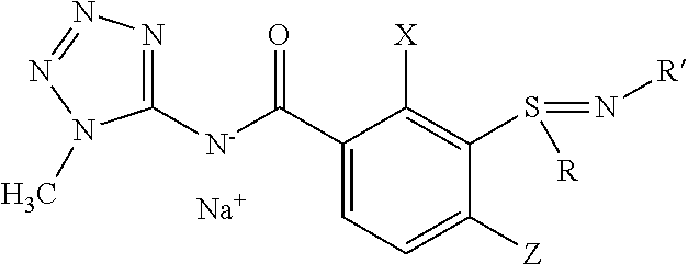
C1([N-]C(C2=CC=C([Z])C(S(=N[R])[R])=C2[X])=O)=NN=NN1C.[Na]
